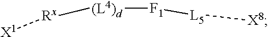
[F1]([(L4)d][Rx][X1])[L5][X8]
